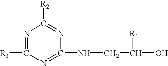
N1=C([R3])N=C(NCC(O)[R1])N=C1[R2]
